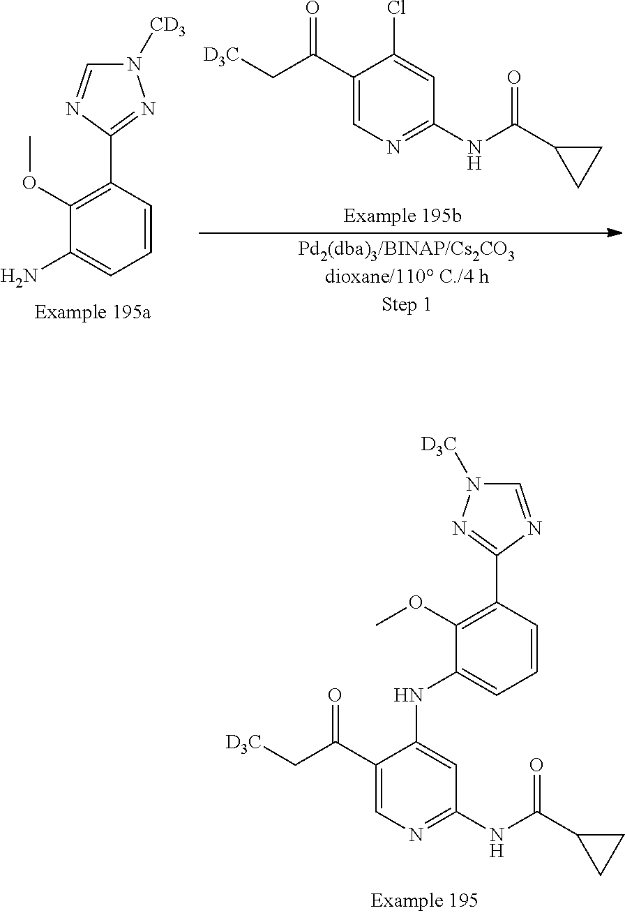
COC1=C(C2=NN([D3C])C=N2)C=CC=C1NC1=CC(NC(C2CC2)=O)=NC=C1C(C[D3C])=O.C1(C2=C(OC)C(N)=CC=C2)=NN([CD3])C=N1.N(C(C1CC1)=O)C1=NC=C(C(C[D3C])=O)C(Cl)=C1
